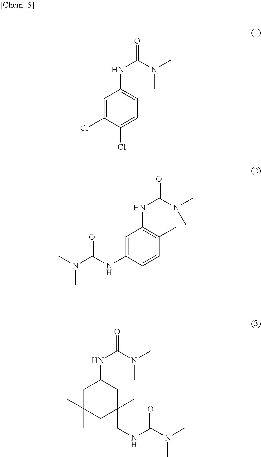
C1=C(Cl)C(Cl)=CC=C1NC(=O)N(C)C.C1=C(NC(N(C)C)=O)C=CC(C)=C1NC(=O)N(C)C.N(C(=O)N(C)C)C1CC(C)(C)CC(CNC(N(C)C)=O)(C)C1
